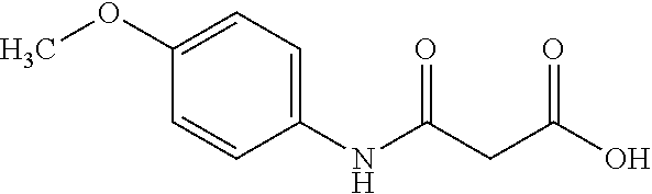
C1(NC(CC(O)=O)=O)=CC=C(OC)C=C1
